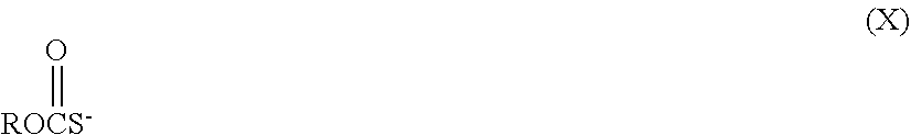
O=[ROCS-]
